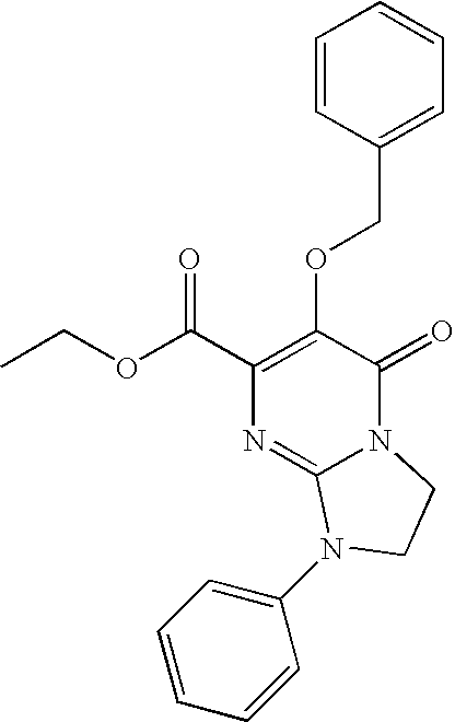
O(C(C1=C(OCC2=CC=CC=C2)C(=O)N2C(=N1)N(C1=CC=CC=C1)CC2)=O)CC
